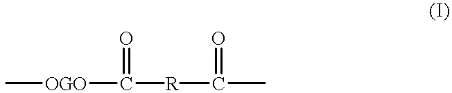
C[OGO]C([R]C(C)=O)=O
